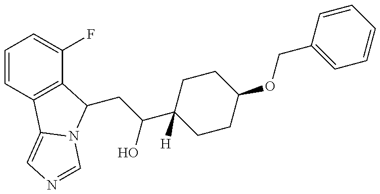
C(C(O)C1([H])CCC(OCC2=CC=CC=C2)CC1)C1C2=C(C=CC=C2F)C2=CN=CN21
